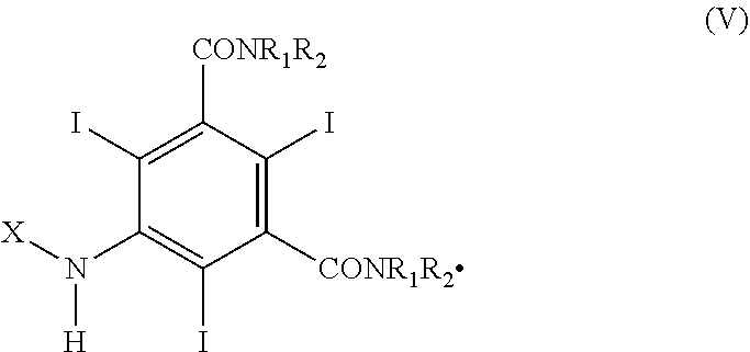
C1(I)=C([CONR1R2])C(I)=C([CONR1R2])C(I)=C1N([X])[H]
